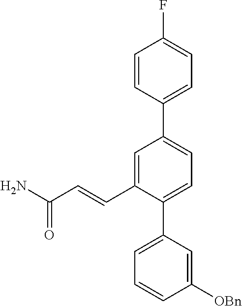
C1([OBn])=CC(C2=CC=C(C3=CC=C(F)C=C3)C=C2C=CC(N)=O)=CC=C1
